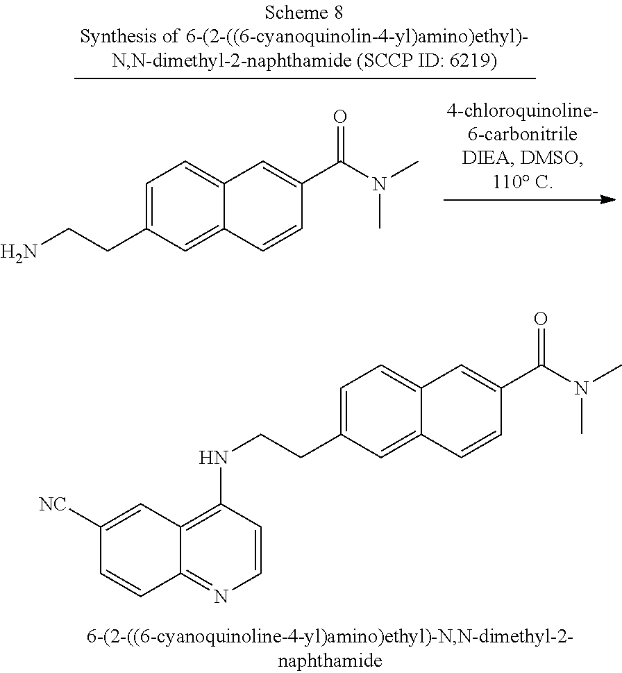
C1=C(CCNC2=C3C(=NC=C2)C=CC([NC])=C3)C=C2C(=C1)C=C(C(N(C)C)=O)C=C2.C1=C(CCN)C=C2C(=C1)C=C(C(N(C)C)=O)C=C2
